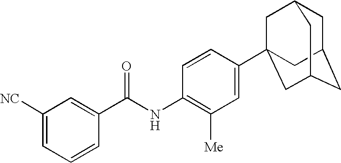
C1([NC])=CC=CC(C(NC2=C([Me])C=C(C34CC5CC(CC(C3)C5)C4)C=C2)=O)=C1
